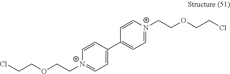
C(COCC[N+]1=CC=C(C2=CC=[N+](CCOCCCl)C=C2)C=C1)Cl
